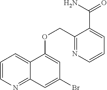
C1=CN=C2C(=C1)C(OCC1=NC=CC=C1C(N)=O)=CC(Br)=C2
